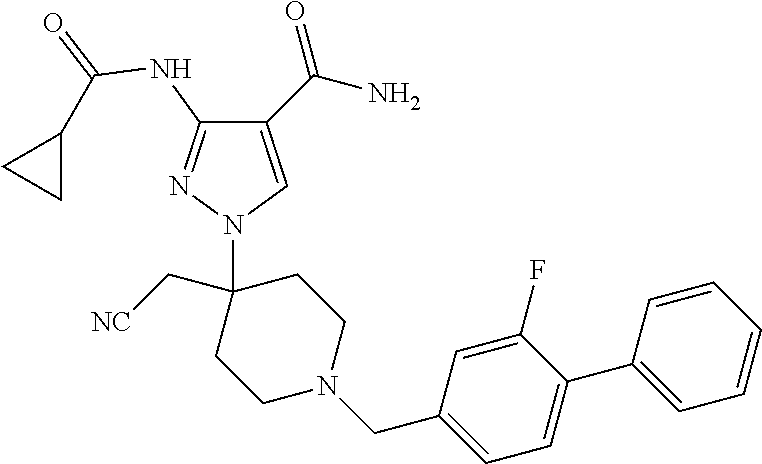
C1(C(N)=O)=CN(C2(C[NC])CCN(CC3=CC=C(C4=CC=CC=C4)C(F)=C3)CC2)N=C1NC(=O)C1CC1
